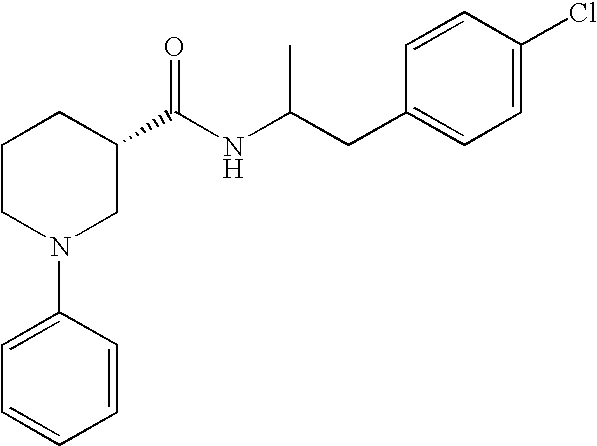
C1(N2CC(C(NC(CC3=CC=C(Cl)C=C3)C)=O)CCC2)=CC=CC=C1
